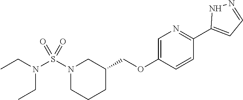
N1=C(C2=CC=NN2)C=CC(OCC2CCCN(S(N(CC)CC)(=O)=O)C2)=C1
